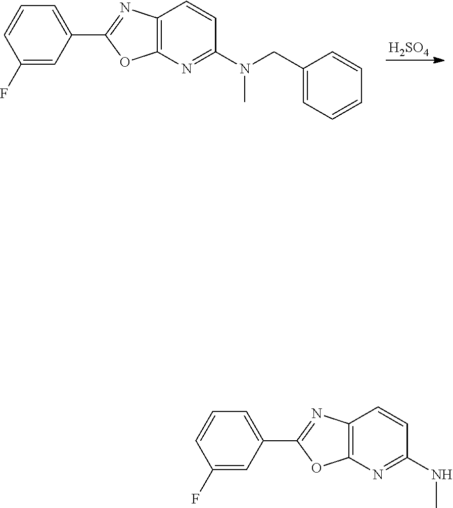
C1(F)=CC(C2=NC3=C(N=C(N(CC4=CC=CC=C4)C)C=C3)O2)=CC=C1.[H2SO4].C1(F)=CC(C2=NC3=C(N=C(NC)C=C3)O2)=CC=C1
